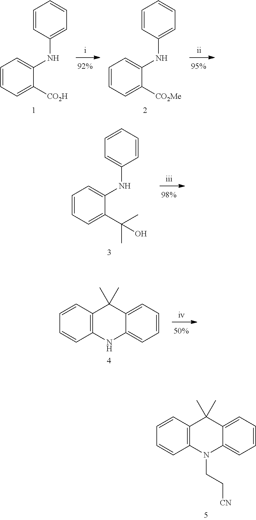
C1=CC=CC2=C1C(C)(C)C1=CC=CC=C1N2CC[CN].C1=CC=CC(NC2=CC=CC=C2C(C)(C)O)=C1.C1=CC=CC2=C1C(C)(C)C1=CC=CC=C1N2.C1=CC(NC2=CC=CC=C2[CO2H])=CC=C1.C1=CC(NC2=CC=CC=C2[CO2Me])=CC=C1
